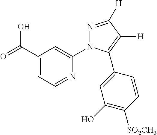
C1(C(=O)O)=CC=NC(N2N=C([H])C([H])=C2C2=CC(O)=C([SO2CH3])C=C2)=C1
